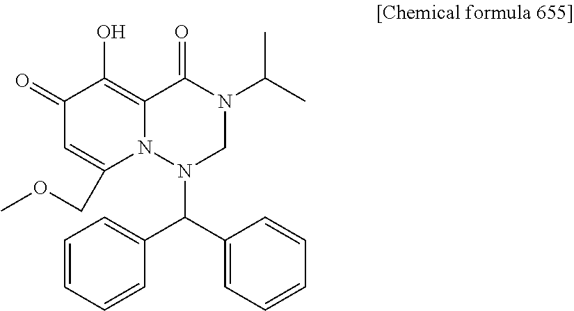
C1(=O)C=C(COC)N2C(=C1O)C(=O)N(C(C)C)CN2C(C1=CC=CC=C1)C1=CC=CC=C1
